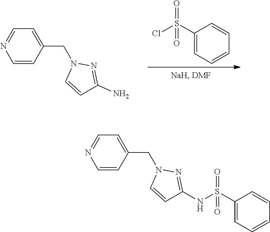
C1=CC(CN2C=CC(N)=N2)=CC=N1.O=S(C1=CC=CC=C1)(Cl)=O.C1=CC(CN2C=CC(NS(C3=CC=CC=C3)(=O)=O)=N2)=CC=N1
